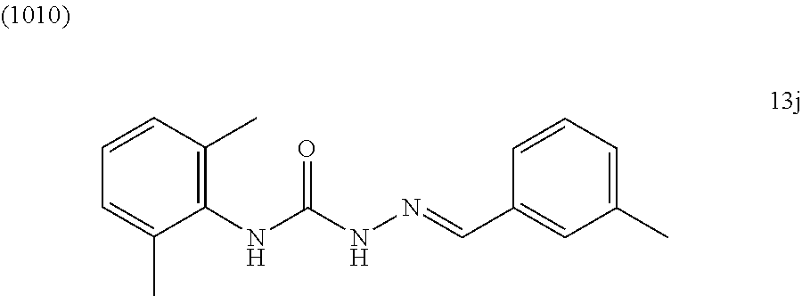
N(C(NN=CC1=CC(C)=CC=C1)=O)C1=C(C)C=CC=C1C
